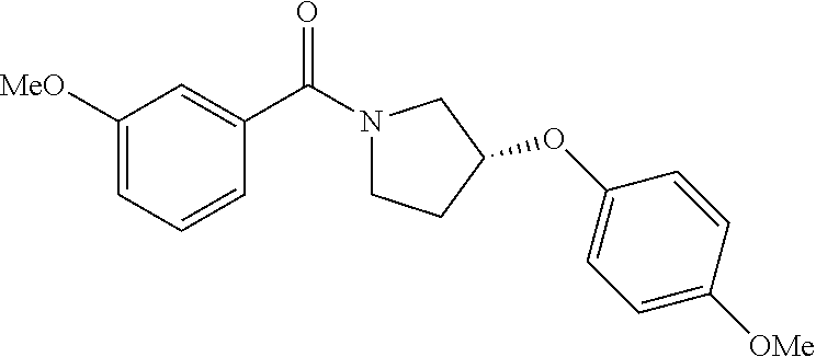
C1([MeO])=CC=CC(C(N2CCC(OC3=CC=C([OMe])C=C3)C2)=O)=C1
